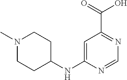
C1=C(NC2CCN(C)CC2)N=CN=C1C(=O)O
